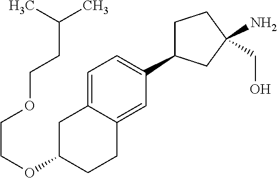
O(C1CCC2=CC(C3CCC(N)(CO)C3)=CC=C2C1)CCOCCC(C)C
